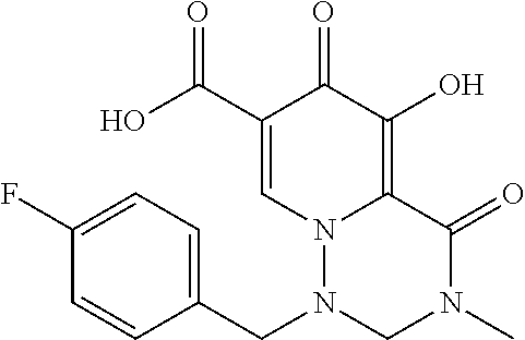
O=C1N(C)CN(CC2=CC=C(F)C=C2)N2C1=C(O)C(=O)C(C(O)=O)=C2
